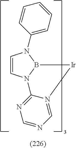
C1=CN2B(N1C1=CC=CC=C1)[Ir]N1=CN=CN=C21
